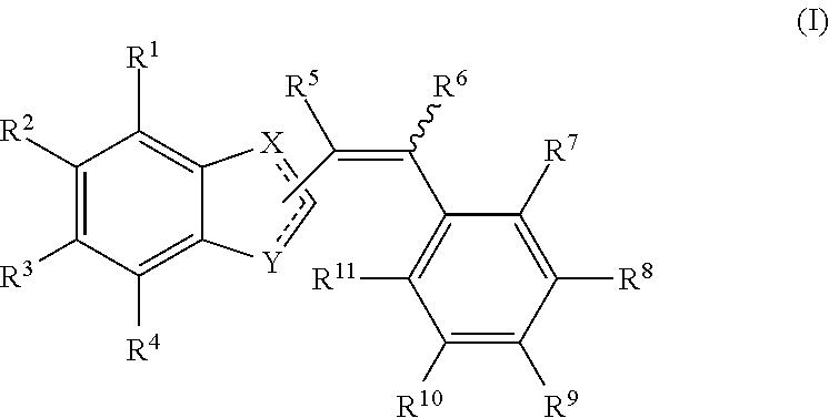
[Y]1c[X]C2=C([R1])C([R2])=C([R3])C([R4])=C12.CC(=C(C1=C([R11])C([R10])=C([R9])C([R8])=C1[R7])[R6])[R5]
